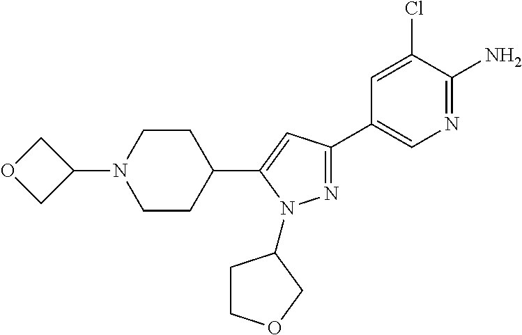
N1=C(C2=CN=C(N)C(Cl)=C2)C=C(C2CCN(C3COC3)CC2)N1C1CCOC1
